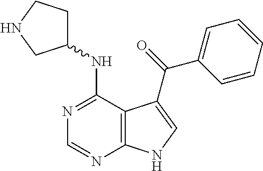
C1(NC2CCNC2)=NC=NC2=C1C(C(=O)C1=CC=CC=C1)=CN2
